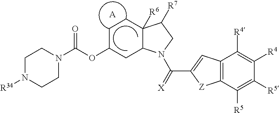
[A].C1C(OC(N2CCN([R34])CC2)=O)CC2C([R6])(C1)C([R7])CN2C(=[X])C1=CC2=C(C([R5])=C([R5])C([R4])=C2[R4])[Z]1
